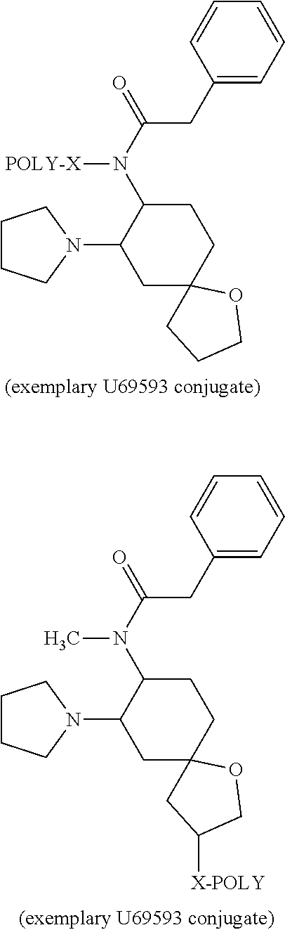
C1CCN(C2CC3(CCC2N(C(=O)CC2=CC=CC=C2)[POLY-X])CCCO3)C1.C1CCN(C2CC3(CCC2N(C(=O)CC2=CC=CC=C2)C)CC([X-POLY])CO3)C1
